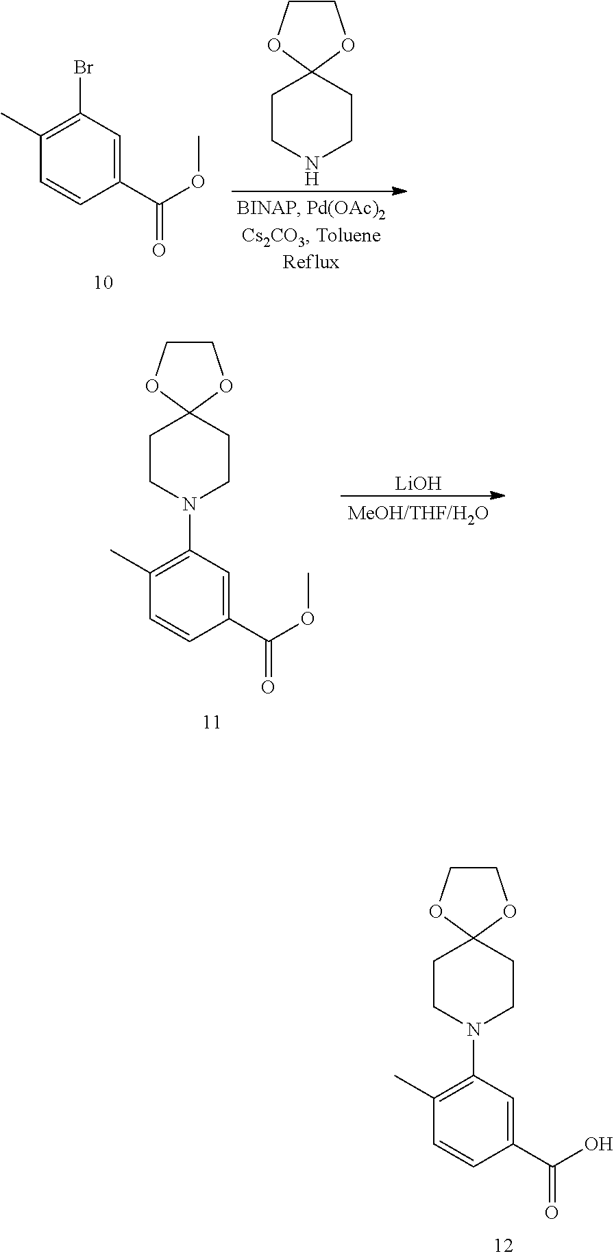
C1CN(C2=C(C)C=CC(C(O)=O)=C2)CCC12OCCO2.C1CNCCC12OCCO2.C1(C(OC)=O)=CC(Br)=C(C)C=C1.C1CN(C2=C(C)C=CC(C(OC)=O)=C2)CCC12OCCO2.[LiOH]
